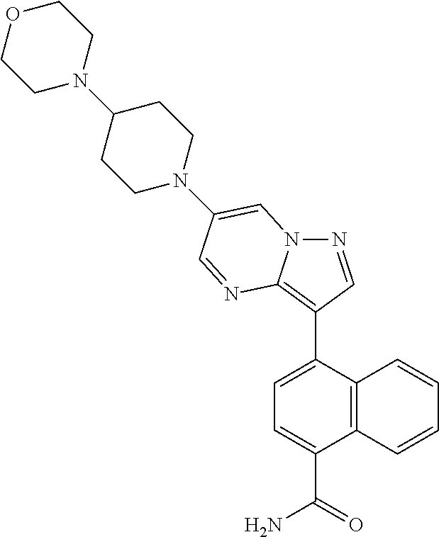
N1=CC(C2=CC=C(C(N)=O)C3=C2C=CC=C3)=C2N1C=C(N1CCC(N3CCOCC3)CC1)C=N2
